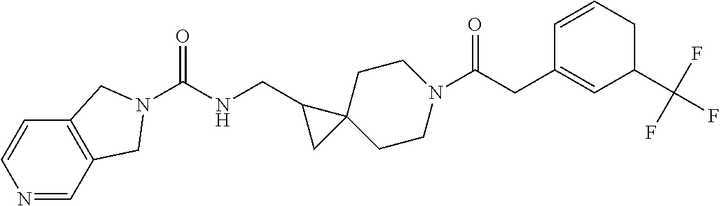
C1=CC2=C(C=N1)CN(C(NCC1C3(CCN(C(CC4=CC(C(F)(F)F)CC=C4)=O)CC3)C1)=O)C2
